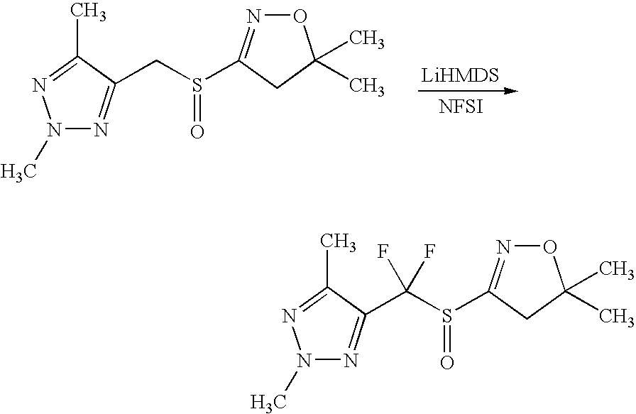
[NFSI].N1(C)N=C(CS(=O)C2=NOC(C)(C)C2)C(C)=N1.N1(C)N=C(C(S(=O)C2=NOC(C)(C)C2)(F)F)C(C)=N1
